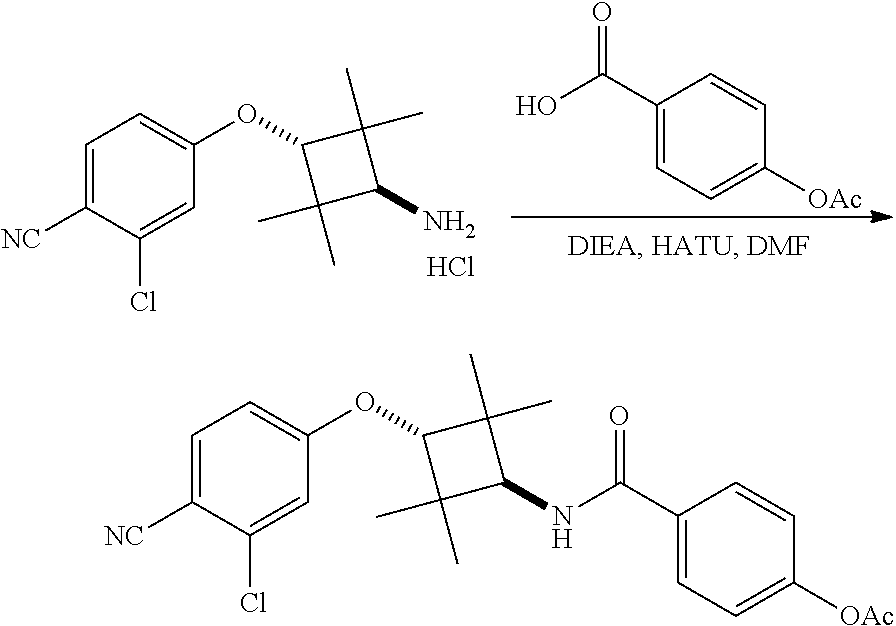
C1=C([NC])C(Cl)=CC(OC2C(C)(C)C(N)C2(C)C)=C1.Cl.C1(C(O)=O)=CC=C([OAc])C=C1.C1=C([NC])C(Cl)=CC(OC2C(C)(C)C(NC(C3=CC=C([OAc])C=C3)=O)C2(C)C)=C1
